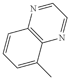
C1=C(C)C2=C(C=C1)N=CC=N2
